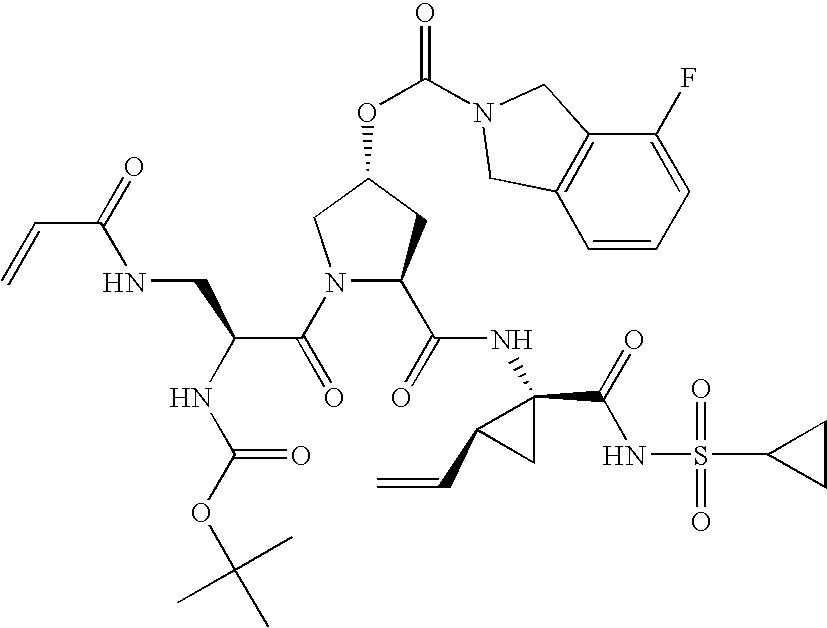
C=CC(=O)NCC(C(N1C(C(=O)NC2(C(NS(=O)(=O)C3CC3)=O)CC2C=C)CC(OC(=O)N2CC3=C(C=CC=C3F)C2)C1)=O)NC(OC(C)(C)C)=O
